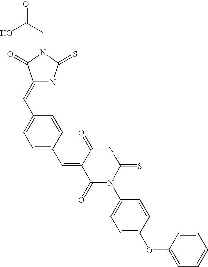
C(N1C(=O)C(=CC2=CC=C(C=C3C(=O)N(C4=CC=C(OC5=CC=CC=C5)C=C4)C(=S)NC3=O)C=C2)NC1=S)C(=O)O
